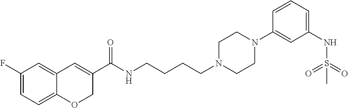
C1(F)=CC=C2C(=C1)C=C(C(NCCCCN1CCN(C3=CC(NS(=O)(=O)C)=CC=C3)CC1)=O)CO2
